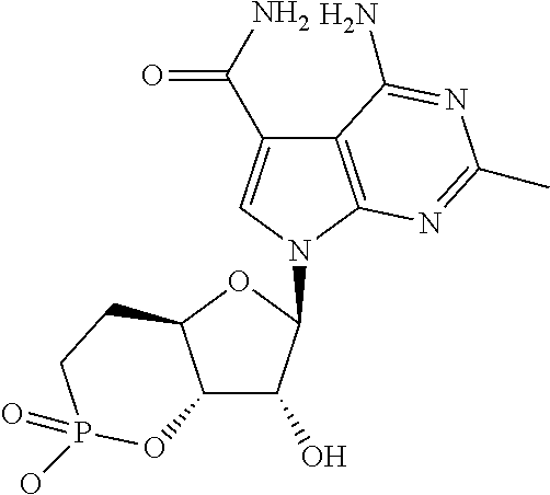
C12=C(N(C3C(O)C4C(O3)CCP(=O)(O)O4)C=C1C(N)=O)N=C(C)N=C2N
